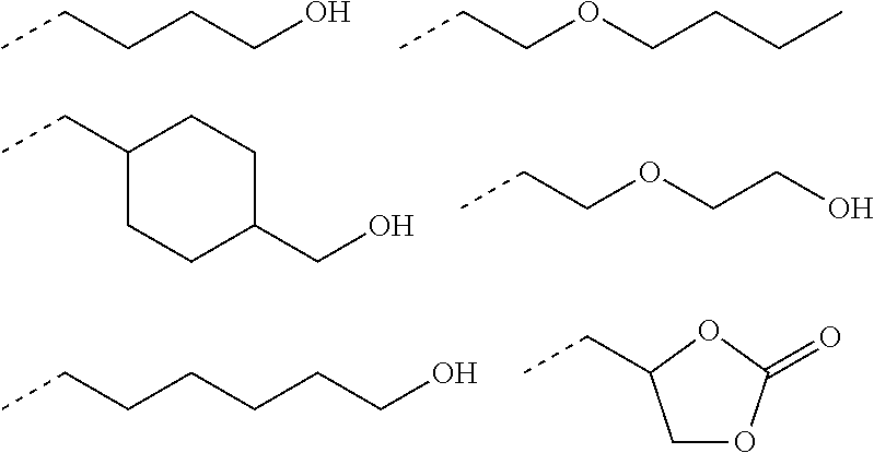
CCCCCO.CCCOCCCC.CCC1CCC(CO)CC1.CCCOCCO.CCCCCCCO.CCC1COC(=O)O1
